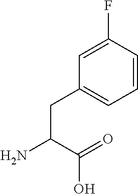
C(C(=O)O)(N)CC1=CC=CC(F)=C1
